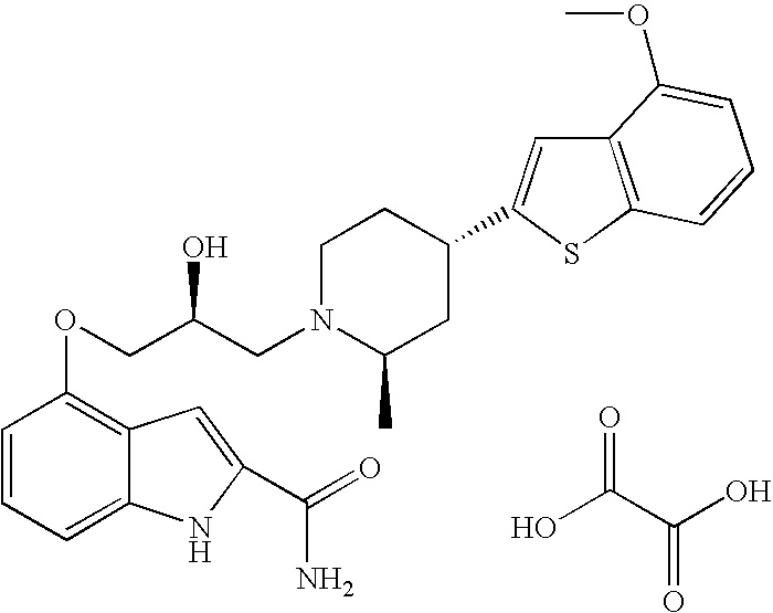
OC(C(O)=O)=O.C1=CC=C2C(=C1OCC(CN1C(C)CC(C3=CC4=C(S3)C=CC=C4OC)CC1)O)C=C(C(=O)N)N2
